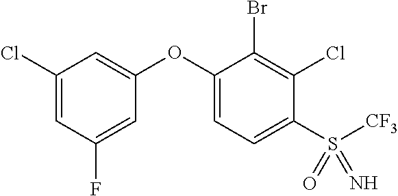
C1(Cl)=CC(F)=CC(OC2=CC=C(S([CF3])(=O)=N)C(Cl)=C2Br)=C1
